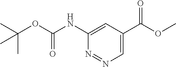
C1(NC(OC(C)(C)C)=O)=CC(C(OC)=O)=CN=N1
